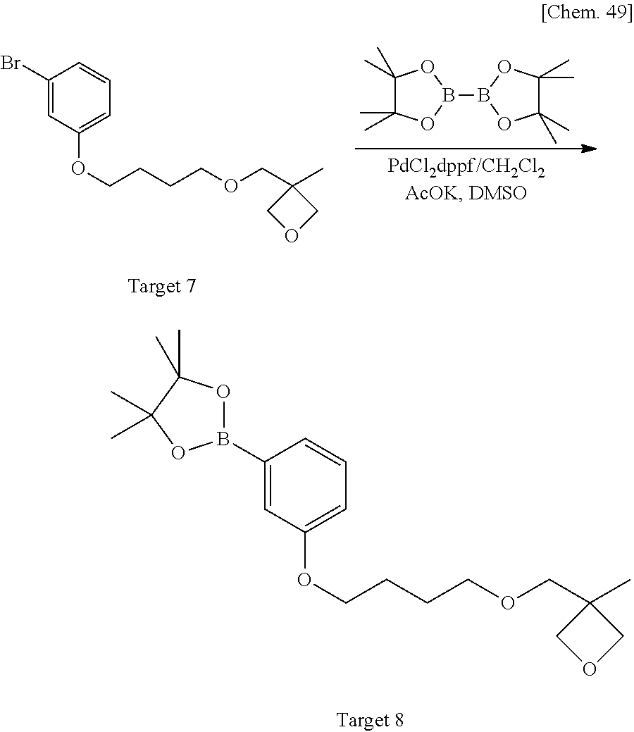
C1(Br)=CC(OCCCCOCC2(C)COC2)=CC=C1.C1(C)(C)C(C)(C)OB(B2OC(C)(C)C(C)(C)O2)O1.C1(B2OC(C)(C)C(C)(C)O2)=CC(OCCCCOCC2(C)COC2)=CC=C1
